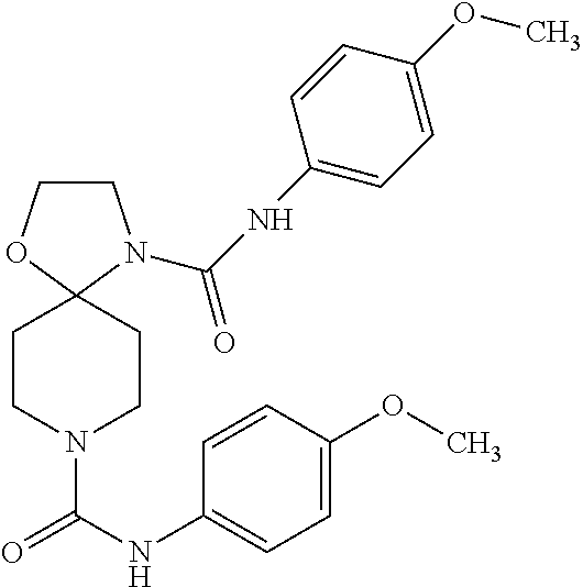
C1CN(C(NC2=CC=C(OC)C=C2)=O)C2(O1)CCN(C(=O)NC1=CC=C(OC)C=C1)CC2
